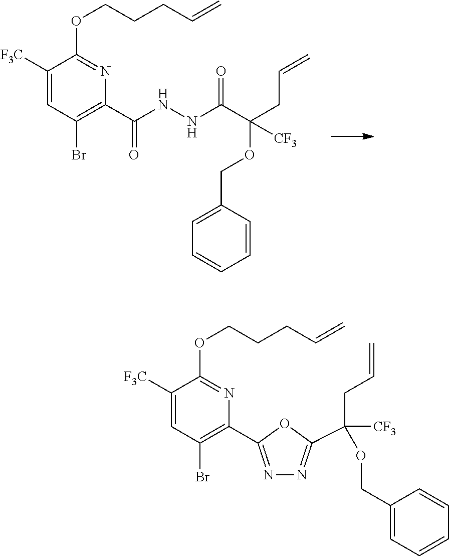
N1=C(C2=C(Br)C=C([F3C])C(OCCCC=C)=N2)OC(C(CC=C)([CF3])OCC2=CC=CC=C2)=N1.C(C1=C(Br)C=C([F3C])C(OCCCC=C)=N1)(NNC(C(CC=C)(OCC1=CC=CC=C1)[CF3])=O)=O
